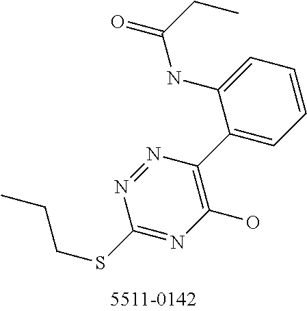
C1(C2=C(O)N=C(SCCC)N=N2)=CC=CC=C1NC(=O)CC
